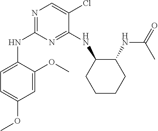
N1=C(NC2CCCCC2NC(=O)C)C(Cl)=CN=C1NC1=CC=C(OC)C=C1OC
